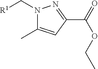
N1(C[R1])C(C)=CC(C(=O)OCC)=N1
